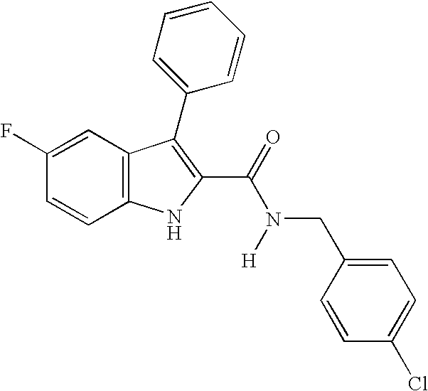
C12=C(C=CC(F)=C1)NC(C(=O)N([H])CC1=CC=C(Cl)C=C1)=C2C1=CC=CC=C1
